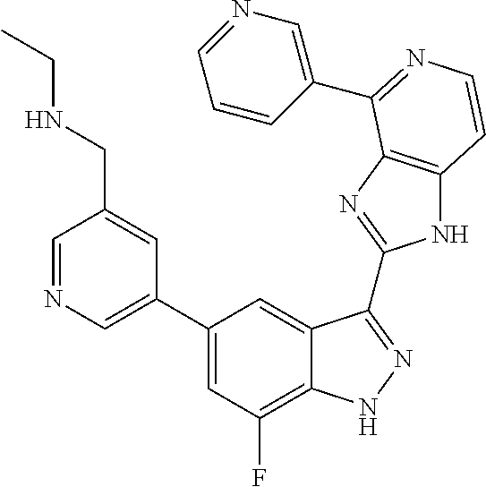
C1(C2=CN=CC(CNCC)=C2)=CC(F)=C2C(=C1)C(C1=NC3=C(N1)C=CN=C3C1=CN=CC=C1)=NN2
